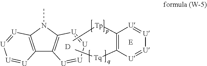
C12=C(N(C)C3=C1[U]=[U][U]=[U]3)[U]=[U][U]=[U]2.C[Tp]C1=C([Tq]C)[U]=[U][U]=[U]1.[D]
